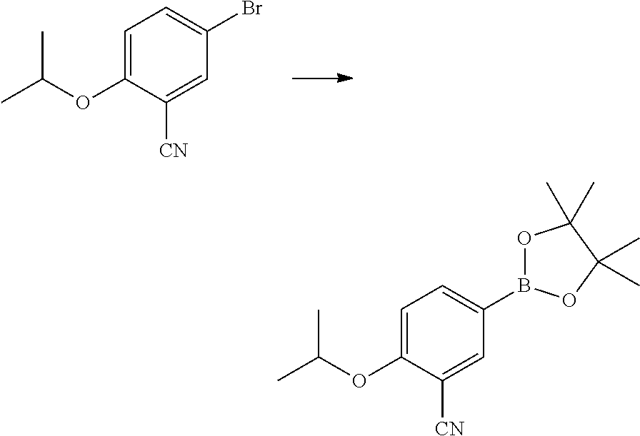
C1=C(OC(C)C)C([CN])=CC(Br)=C1.C1=C(OC(C)C)C([CN])=CC(B2OC(C)(C)C(C)(C)O2)=C1
